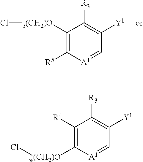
C1([t(CH2)O]Cl)=C([R5])[A1]=CC([Y1])=C1[R3].C1([R4])=C([w(CH2)O]Cl)[A1]=CC([Y1])=C1[R3]
